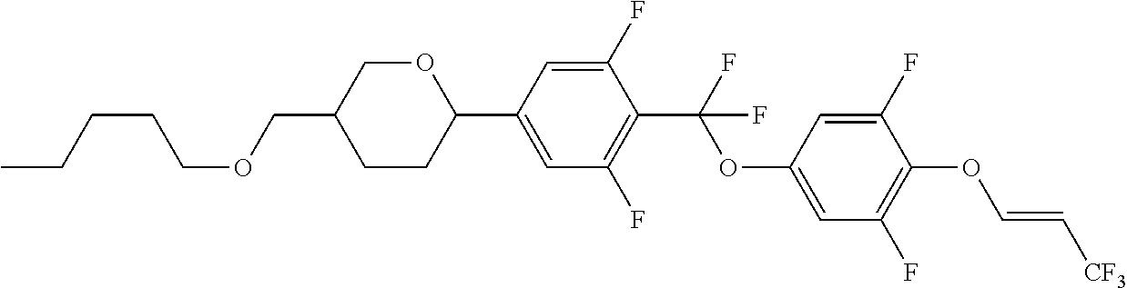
O(CC1CCC(C2=CC(F)=C(C(OC3=CC(F)=C(OC=C[CF3])C(F)=C3)(F)F)C(F)=C2)OC1)CCCCC
